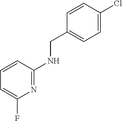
C1=CC(Cl)=CC=C1CNC1=NC(F)=CC=C1
